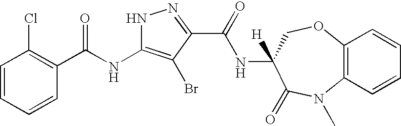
C1=CC=CC(C(=O)NC2=C(Br)C(C(=O)NC3([H])C(=O)N(C)C4=C(OC3)C=CC=C4)=NN2)=C1Cl
